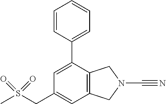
C1=C(C2=CC=CC=C2)C2=C(C=C1CS(C)(=O)=O)CN(C#N)C2
